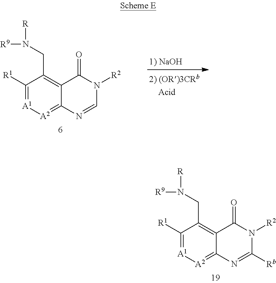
C1([R1])=[A1][A2]=C2C(=C1CN([R])[R9])C(=O)N([R2])C=N2.C1([R1])=[A1][A2]=C2C(=C1CN([R])[R9])C(=O)N([R2])C([Rb])=N2
